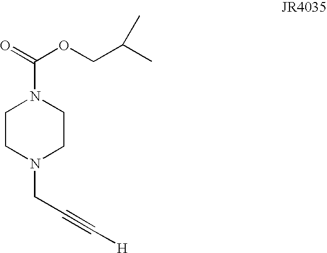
C1CN(CC#C[H])CCN1C(=O)OCC(C)C
